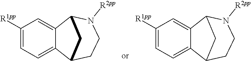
C1([R1pp])=CC=C2C(=C1)C1N([R2pp])CCC2C1.C1([R1pp])=CC=C2C(=C1)C1N([R2pp])CCC2C1
